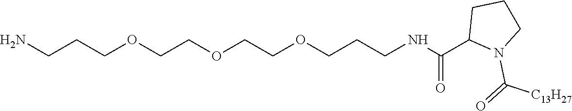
NCCCOCCOCCOCCCNC(C1N(C(=O)[C13H27])CCC1)=O
